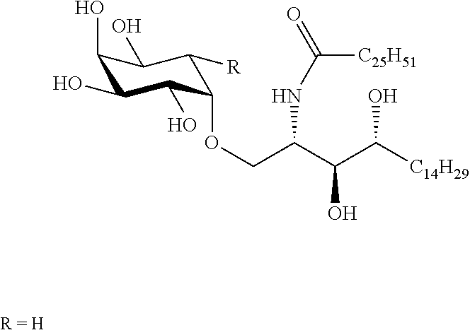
O(CC(C(C([C14H29])O)O)NC(=O)[C25H51])C1C(O)C(O)C(O)C(O)C1[R]
